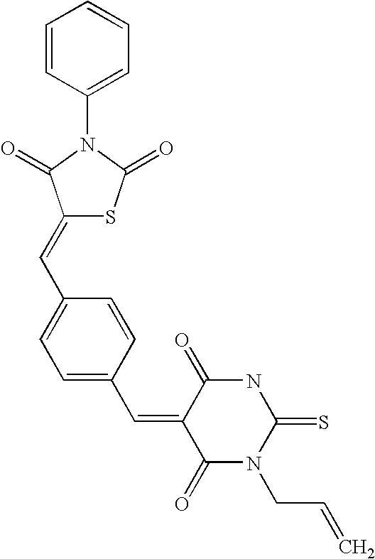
C1=CC(N2C(=O)C(=CC3=CC=C(C=C4C(=O)N(CC=C)C(=S)NC4=O)C=C3)SC2=O)=CC=C1
